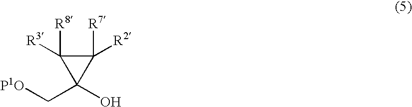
C(C1(O)C([R8])([R3])C1([R7])[R2])[P1O]
